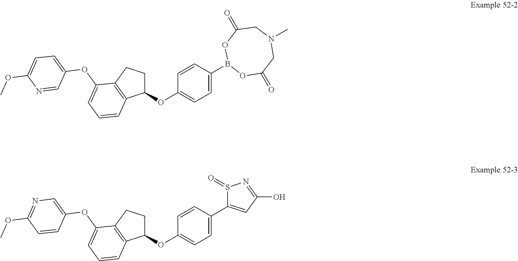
C1(OC2=CC=C(B3OC(=O)CN(C)CC(=O)O3)C=C2)CCC2=C1C=CC=C2OC1=CC=C(OC)N=C1.C1(OC2=CC=C(C3=CC(O)=NS3=O)C=C2)CCC2=C1C=CC=C2OC1=CN=C(OC)C=C1
